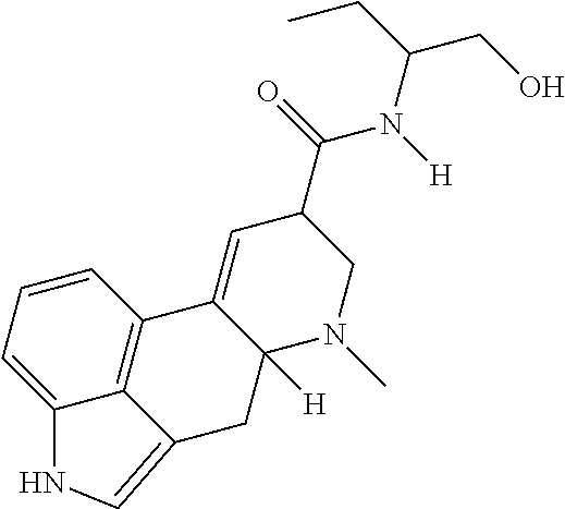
C12=CC(C(=O)N([H])C(CC)CO)CN(C)C1([H])CC1=CNC3=CC=CC2=C13
